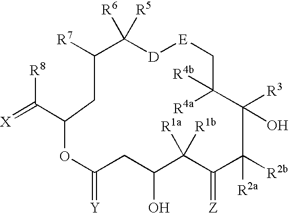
[X]=C(C1CC([R7])C([R5])([R6])[D][E]CC([R4a])([R4b])C([R3])(O)C([R2b])([R2a])C(=[Z])C([R1b])([R1a])C(O)CC(=[Y])O1)[R8]
